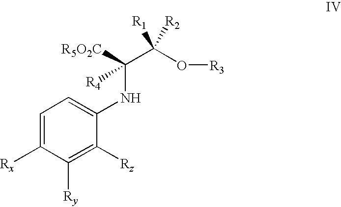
[CO2R5]C(C(O[R3])([R1])[R2])(NC1=CC=C([Rx])C([Ry])=C1[Rz])[R4]
